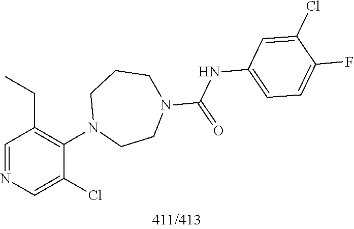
C1=NC=C(Cl)C(N2CCN(C(=O)NC3=CC=C(F)C(Cl)=C3)CCC2)=C1CC
